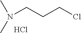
N(CCCCl)(C)C.Cl
